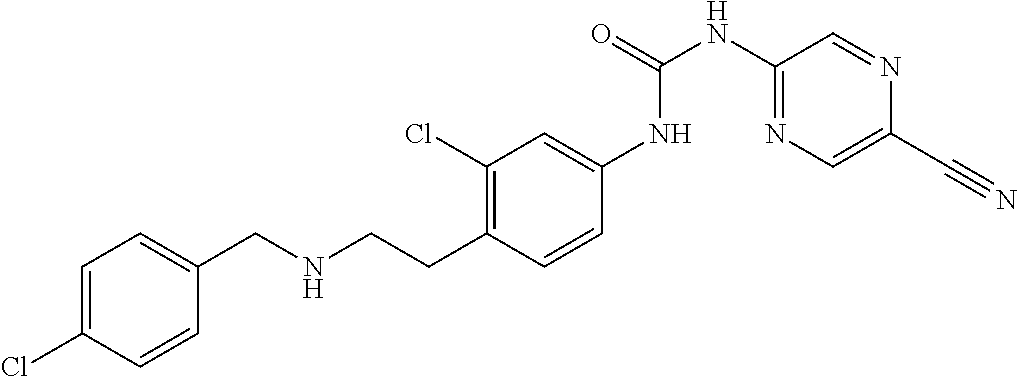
C1=C(Cl)C=CC(CNCCC2=C(Cl)C=C(NC(NC3=NC=C(C#N)N=C3)=O)C=C2)=C1
